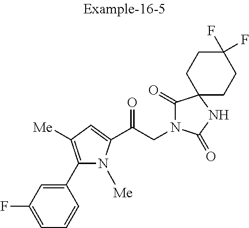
C1=C(F)C=C(C2=C([Me])C=C(C(CN3C(=O)C4(NC3=O)CCC(F)(F)CC4)=O)N2[Me])C=C1
